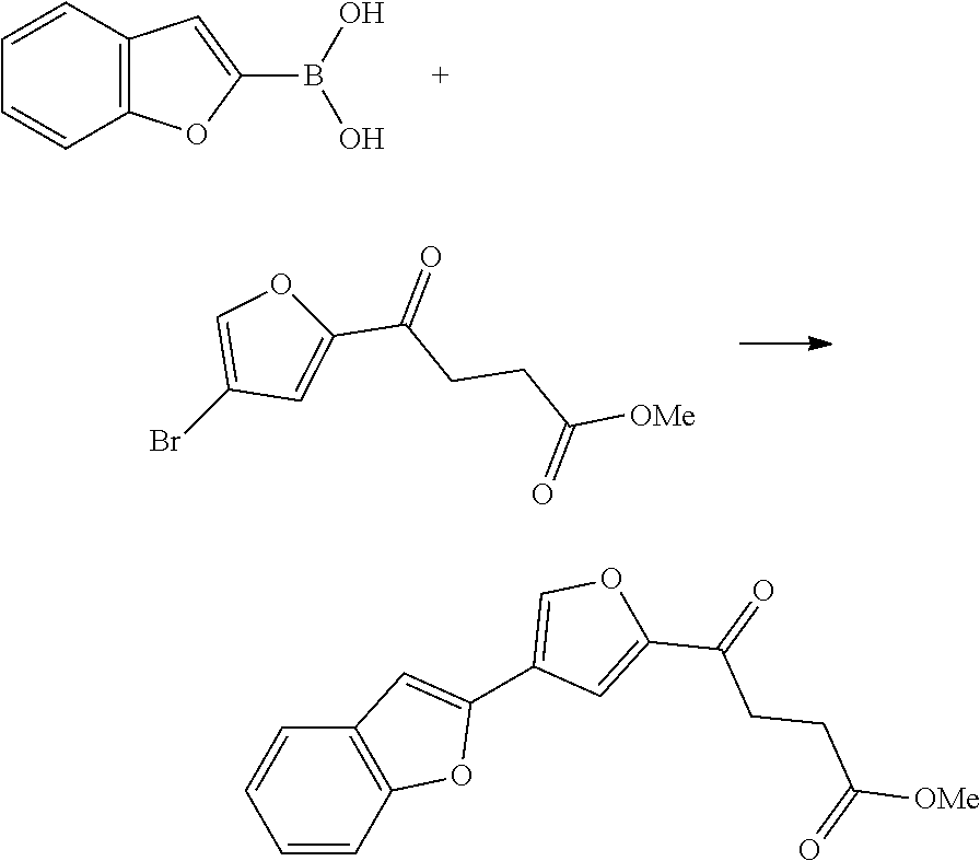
BrC1=COC(C(CCC([OMe])=O)=O)=C1.C12=C(C=CC=C1)C=C(B(O)O)O2.C1=CC2=C(C=C1)C=C(C1=COC(C(=O)CCC([OMe])=O)=C1)O2
